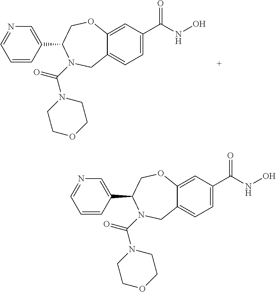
C1=CC(C2N(C(=O)N3CCOCC3)CC3=CC=C(C(NO)=O)C=C3OC2)=CN=C1.C1=CC(C2N(C(=O)N3CCOCC3)CC3=CC=C(C(NO)=O)C=C3OC2)=CN=C1
